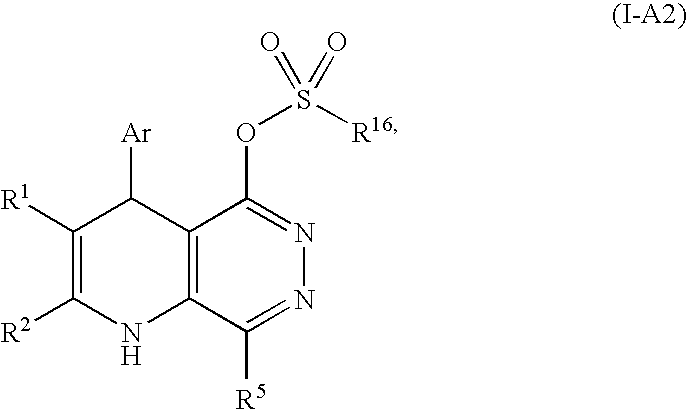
C12=C(C([R5])=NN=C1OS(=O)(=O)[R16])NC([R2])=C([R1])C2[Ar]
